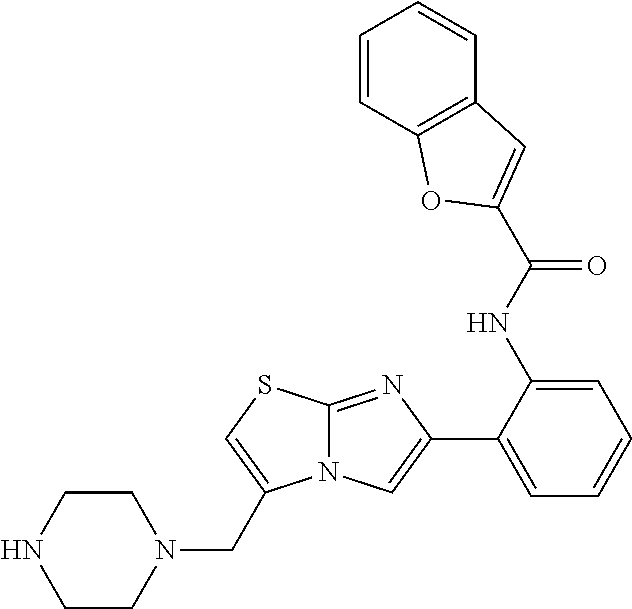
C12=NC(C3=CC=CC=C3NC(=O)C3=CC4=C(C=CC=C4)O3)=CN1C(CN1CCNCC1)=CS2
